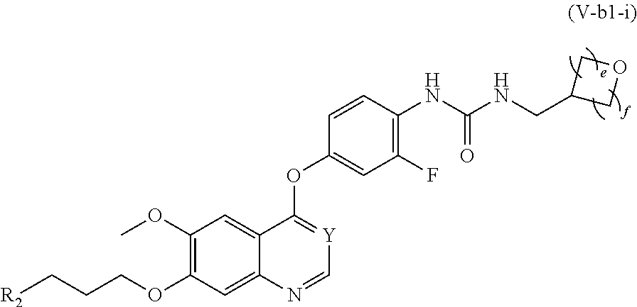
C1(OC)=C(OCCC[R2])C=C2C(=C1)C(OC1=CC(F)=C(NC(NCC3COC3)=O)C=C1)=[Y]C=N2
